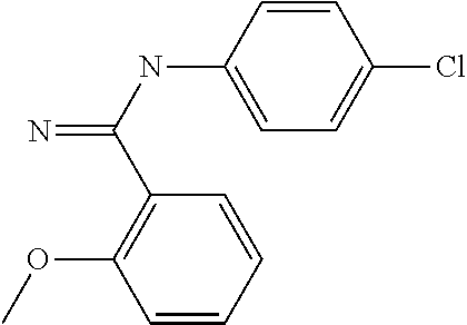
C1=CC=CC(C(NC2=CC=C(Cl)C=C2)=N)=C1OC
